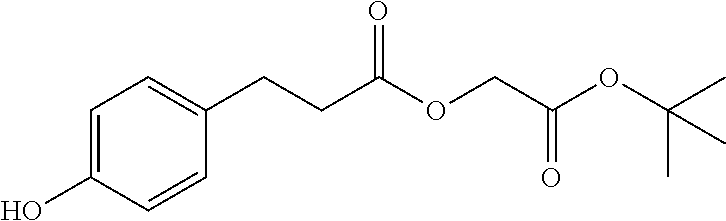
C1=C(O)C=CC(CCC(OCC(OC(C)(C)C)=O)=O)=C1
